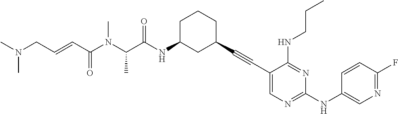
C1(C#CC2CCCC(NC(=O)C(N(C(C=CCN(C)C)=O)C)C)C2)=CN=C(NC2=CN=C(F)C=C2)N=C1NCCC
